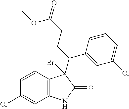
C1(Cl)=CC2=C(C=C1)C(Br)(C(CCC(=O)OC)C1=CC(Cl)=CC=C1)C(=O)N2
